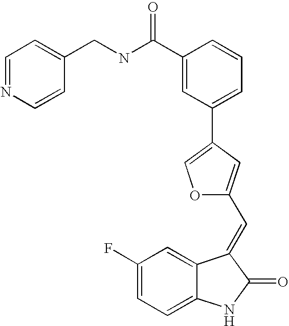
C1(F)=CC=C2C(=C1)C(=CC1=CC(C3=CC=CC(C(NCC4=CC=NC=C4)=O)=C3)=CO1)C(=O)N2
